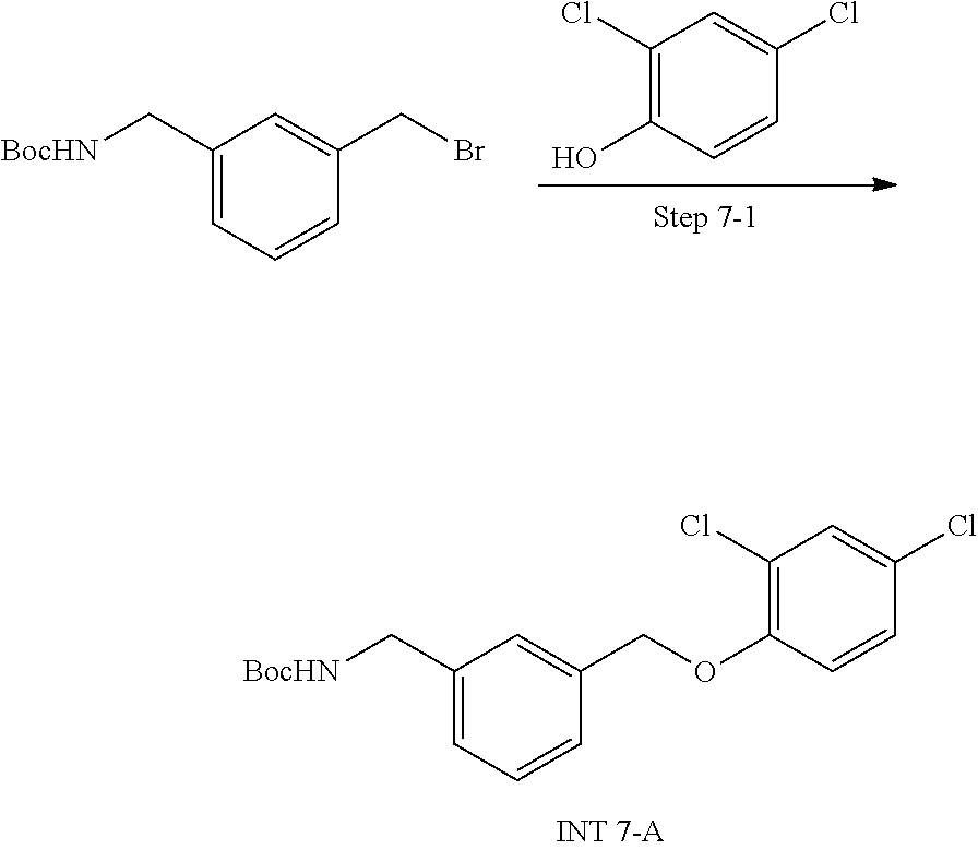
C1(C[BocHN])=CC=CC(COC2=C(Cl)C=C(Cl)C=C2)=C1.C1(C[BocHN])=CC=CC(CBr)=C1.C1(Cl)=C(O)C=CC(Cl)=C1
